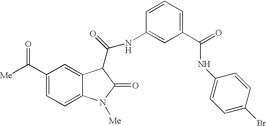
[Me]C(C1=CC=C2C(=C1)C(C([N H]C1=CC(C(=O)NC3=CC=C(Br)C=C3)=CC=C1)=O)C(=O)N2[Me])=O
